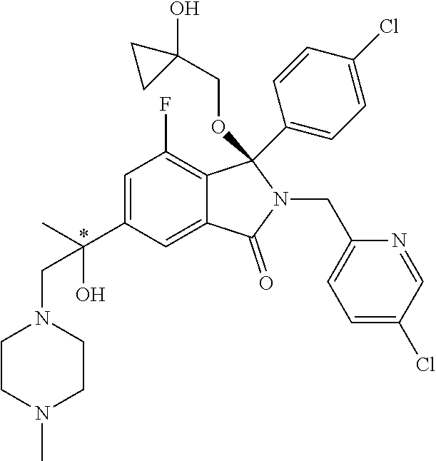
C(C(O)(C)C1=CC(F)=C2C(=C1)C(=O)N(CC1=CC=C(Cl)C=N1)C2(C1=CC=C(Cl)C=C1)OCC1(O)CC1)N1CCN(C)CC1.*
